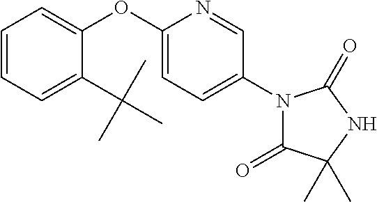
C1=CC=C(C(C)(C)C)C(OC2=CC=C(N3C(=O)C(C)(C)NC3=O)C=N2)=C1
